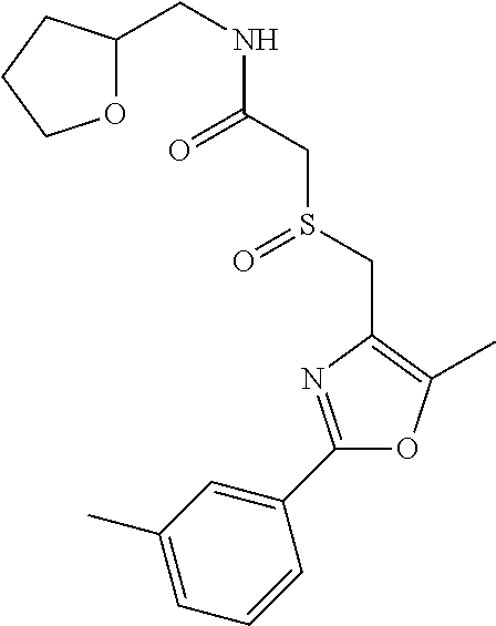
C1(CNC(CS(CC2=C(C)OC(C3=CC(C)=CC=C3)=N2)=O)=O)OCCC1
